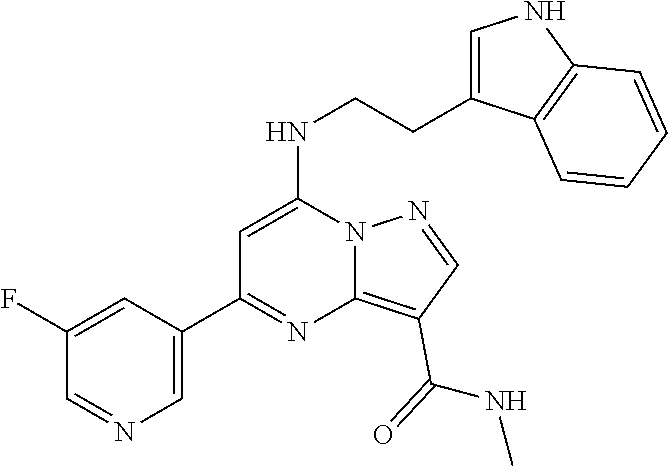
C1(C2=NC3=C(C(=O)NC)C=NN3C(NCCC3=CNC4=C3C=CC=C4)=C2)=CN=CC(F)=C1
